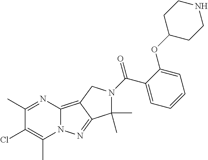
C1(C)=NC2=C3C(=NN2C(C)=C1Cl)C(C)(C)N(C(C1=CC=CC=C1OC1CCNCC1)=O)C3
